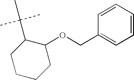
C1=CC=CC=C1COC1C(C(C)(C)C)CCCC1
